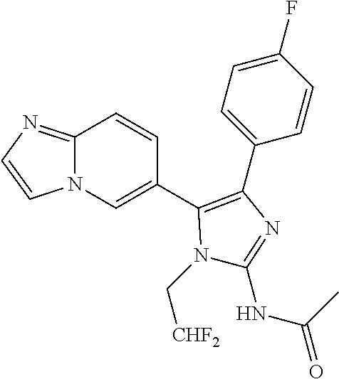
N1(C[CHF2])C(C2=CN3C(=NC=C3)C=C2)=C(C2=CC=C(F)C=C2)N=C1NC(=O)C
